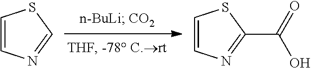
C1=CN=CS1.C1=CN=C(C(=O)O)S1
